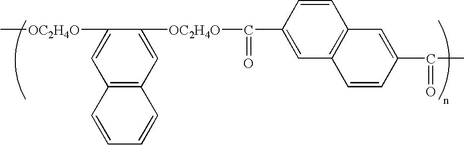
C1([OC2H4O]C(C2=CC3=C(C=C2)C=C(C(C)=O)C=C3)=O)=CC2=C(C=C1[OC2H4O]C)C=CC=C2
